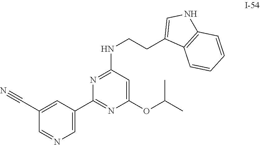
C1=C(C2=NC(OC(C)C)=CC(NCCC3=CNC4=C3C=CC=C4)=N2)C=C(C#N)C=N1
